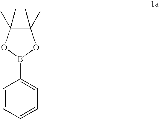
C1=CC=CC=C1B1OC(C)(C)C(C)(C)O1
